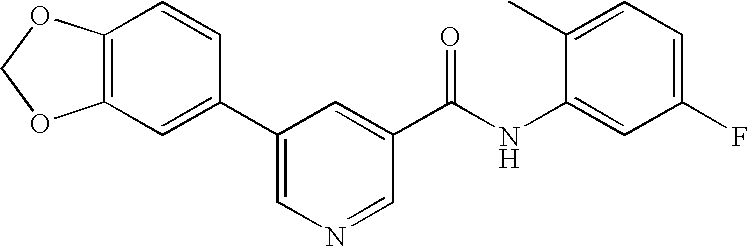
C12=C(C=C(C3=CN=CC(C(NC4=CC(F)=CC=C4C)=O)=C3)C=C1)OCO2
